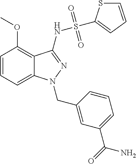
C1=CC=C2C(=C1OC)C(NS(=O)(=O)C1=CC=CS1)=NN2CC1=CC(C(=O)N)=CC=C1
